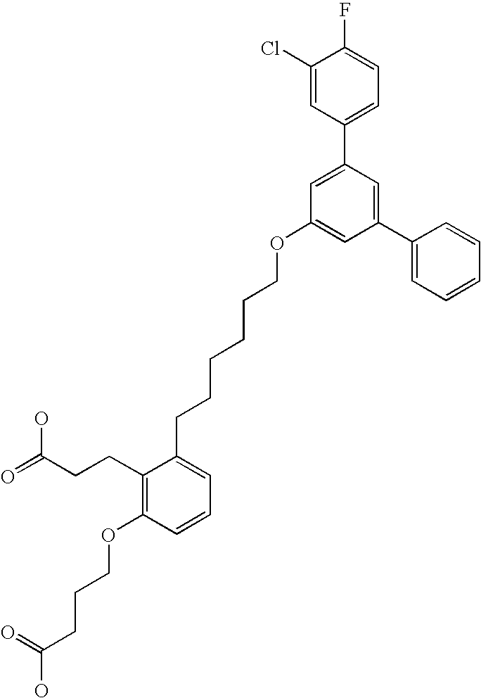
C1(C2=CC(OCCCCCCC3=CC=CC(OCCCC(O)=O)=C3CCC(=O)O)=CC(C3=CC=CC=C3)=C2)=CC=C(F)C(Cl)=C1
